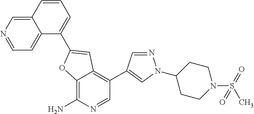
C12=C(N)N=CC(C3=CN(C4CCN(S(=O)(C)=O)CC4)N=C3)=C1C=C(C1=CC=CC3=CN=CC=C13)O2
